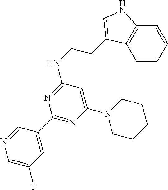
C12=C(C=CC=C1)C(CCNC1=NC(C3=CC(F)=CN=C3)=NC(N3CCCCC3)=C1)=CN2
